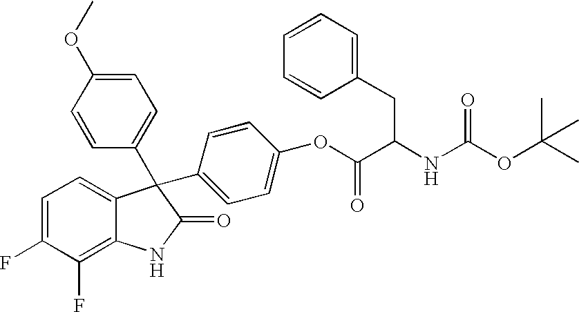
C1=C(F)C(F)=C2C(=C1)C(C1=CC=C(OC)C=C1)(C1=CC=C(OC(C(NC(OC(C)(C)C)=O)CC3=CC=CC=C3)=O)C=C1)C(=O)N2
